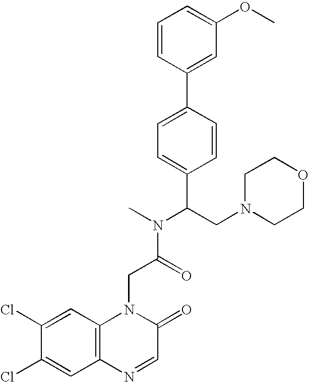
C(C(N(C)C(CN1CCOCC1)C1=CC=C(C2=CC(OC)=CC=C2)C=C1)=O)N1C2=C(C=C(Cl)C(Cl)=C2)N=CC1=O
